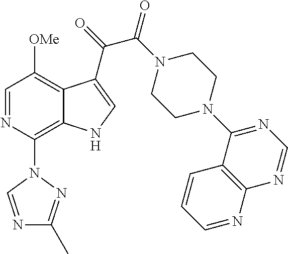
C1=NC(N2C=NC(C)=N2)=C2C(=C1[OMe])C(C(C(=O)N1CCN(C3=NC=NC4=C3C=CC=N4)CC1)=O)=CN2
